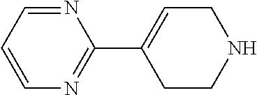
C1=CC=NC(C2=CCNCC2)=N1
